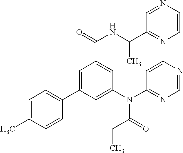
C1=C(C)C=CC(C2=CC(C(=O)NC(C)C3=NC=CN=C3)=CC(N(C3=NC=NC=C3)C(CC)=O)=C2)=C1
